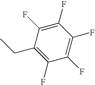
FC1=C(CC)C(F)=C(F)C(F)=C1F
